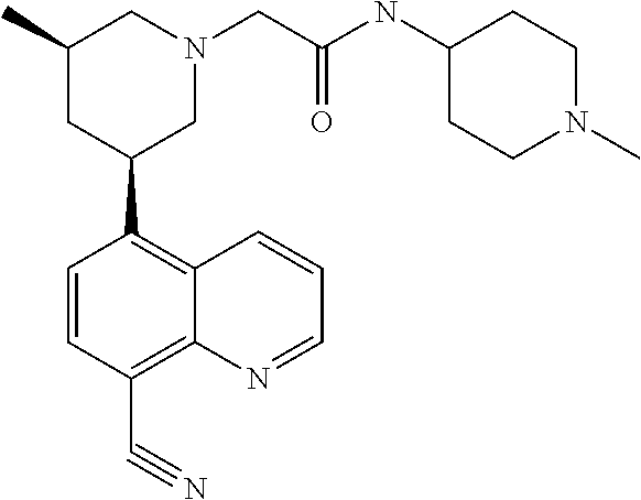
C1=CC(C#N)=C2C(=C1C1CN(CC(=O)NC3CCN(C)CC3)CC(C)C1)C=CC=N2
